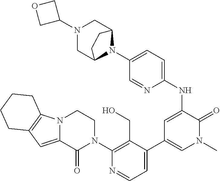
N12C(=CC3=C1CCCC3)C(=O)N(C1=C(CO)C(C3=CN(C)C(=O)C(NC4=CC=C(N5C6CN(C7COC7)CC5CC6)C=N4)=C3)=CC=N1)CC2
